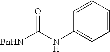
C1(NC([BnHN])=O)=CC=CC=C1
